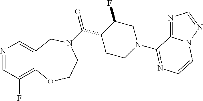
N1=CC(F)=C2C(=C1)CN(C(C1CCN(C3=NC=CN4C3=NC=N4)CC1F)=O)CCO2
